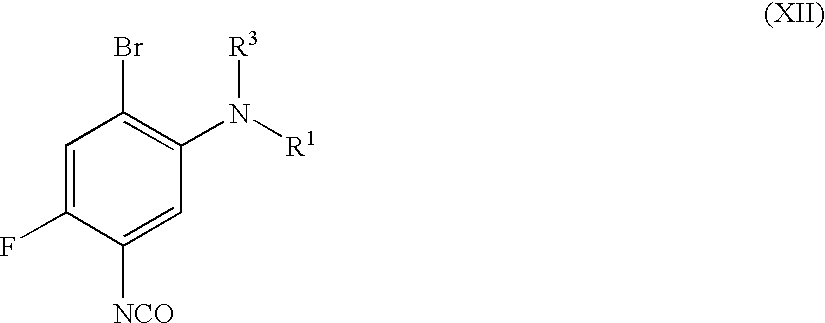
C1=C(F)C([NCO])=CC(N([R1])[R3])=C1Br
